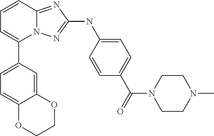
C1=CC2=NC(NC3=CC=C(C(=O)N4CCN(C)CC4)C=C3)=NN2C(C2=CC=C3C(=C2)OCCO3)=C1
